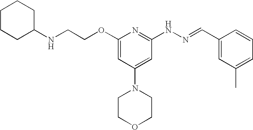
N(CCOC1=CC(N2CCOCC2)=CC(NN=CC2=CC(C)=CC=C2)=N1)C1CCCCC1
